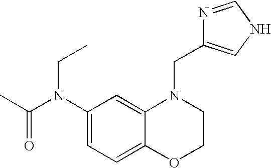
C1(N(C(C)=O)CC)=CC=C2C(=C1)N(CC1=CNC=N1)CCO2
